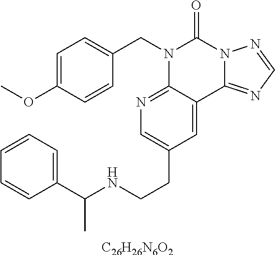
[C26H26N6O2].C1=C(OC)C=CC(CN2C3=NC=C(CCNC(C)C4=CC=CC=C4)C=C3C3=NC=NN3C2=O)=C1
